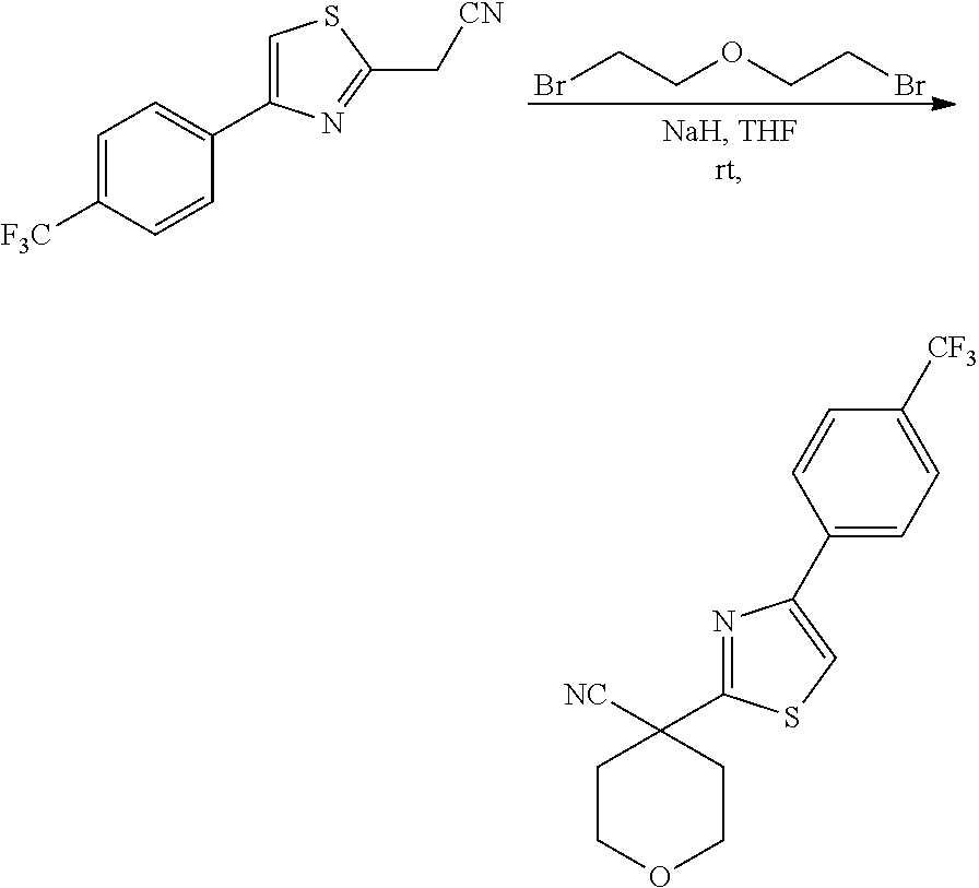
BrCCOCCBr.C1=C([F3C])C=CC(C2=CSC(C[CN])=N2)=C1.C1COCCC1([NC])C1=NC(C2=CC=C([CF3])C=C2)=CS1
